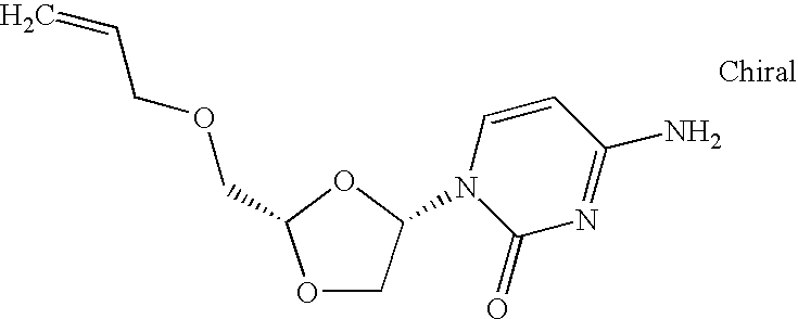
O1CC(N2C(=O)N=C(N)C=C2)OC1COCC=C
